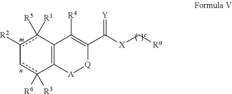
C12=C(c([R5])([R1])c([R2])-cc1([R6])[R3])C([R4])=C(C([X]C[Ra])=[Y])[Q][A]2
